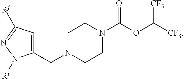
C1(CN2CCN(C(OC([CF3])[CF3])=O)CC2)=CC([Rj])=NN1[Ri]
